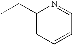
C1(CC)=CC=CC=N1
